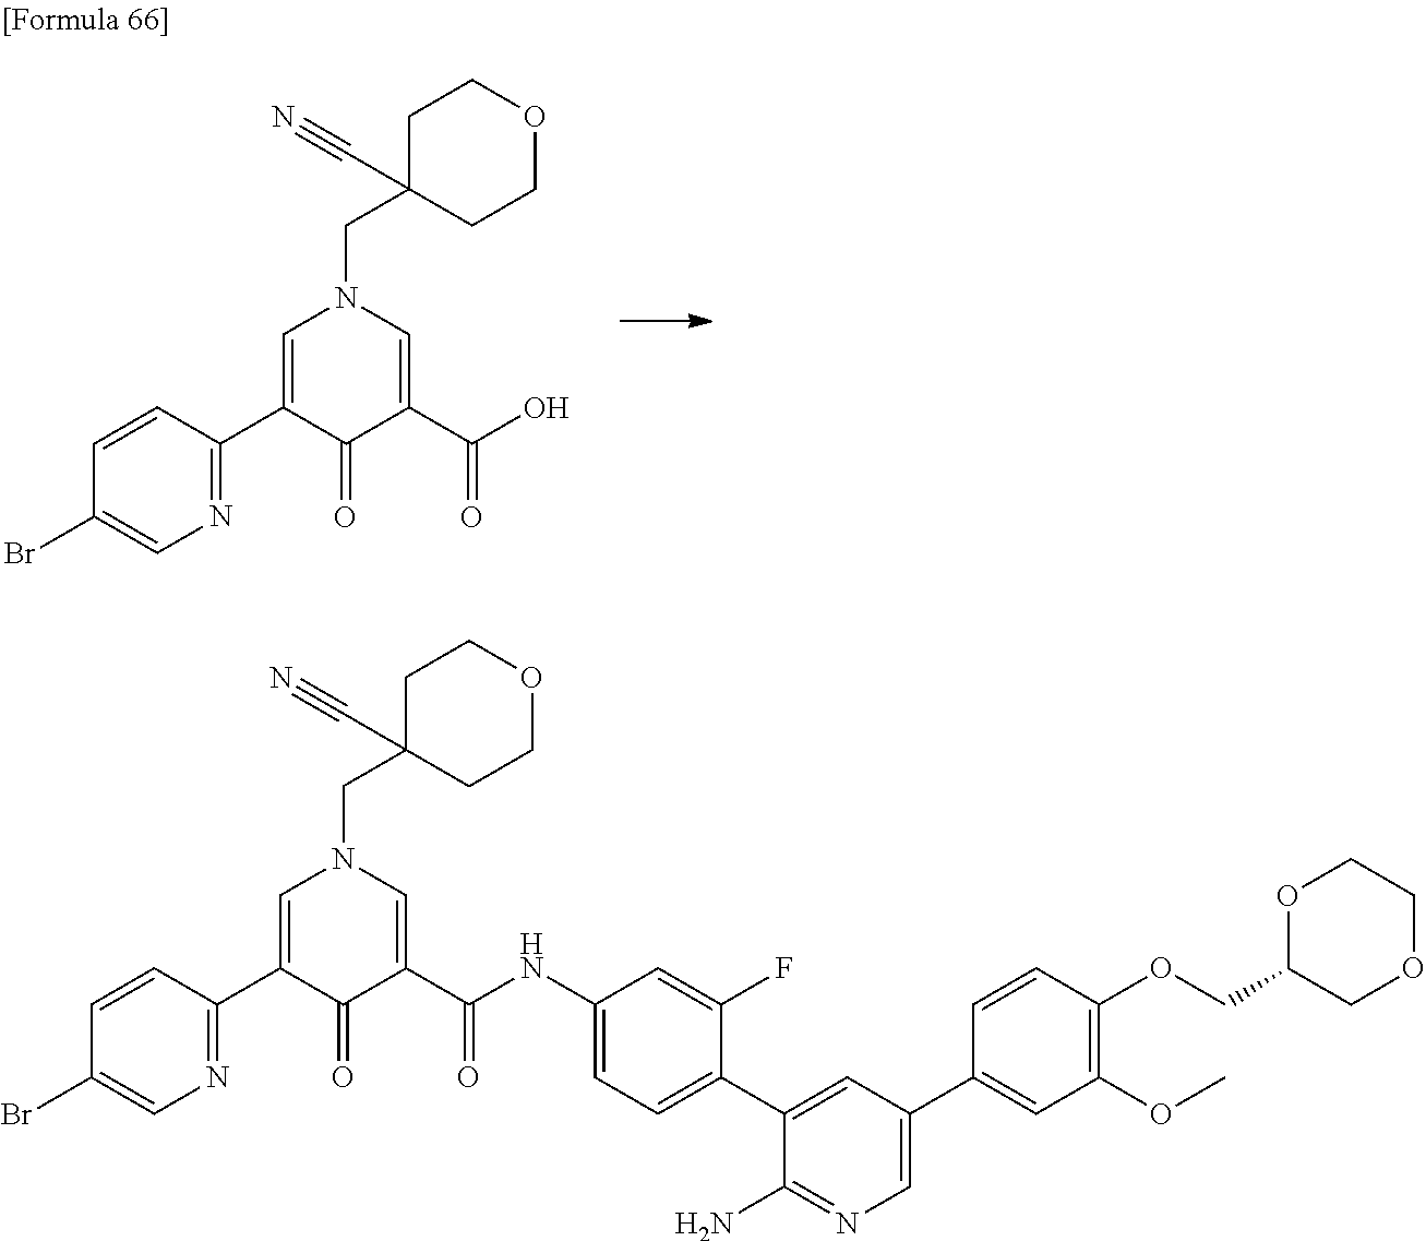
OC(=O)C1=CN(CC2(C#N)CCOCC2)C=C(C2=NC=C(Br)C=C2)C1=O.C1(NC(=O)C2=CN(CC3(C#N)CCOCC3)C=C(C3=NC=C(Br)C=C3)C2=O)=CC=C(C2=CC(C3=CC(OC)=C(OCC4COCCO4)C=C3)=CN=C2N)C(F)=C1
